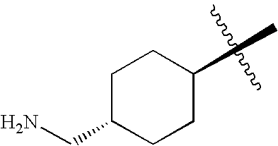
C1C(CN)CCC(C)C1
